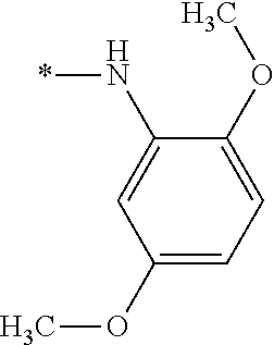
*NC1=CC(OC)=CC=C1OC
